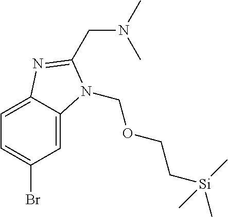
C1=C(Br)C=C2C(=C1)N=C(CN(C)C)N2COCC[Si](C)(C)C
